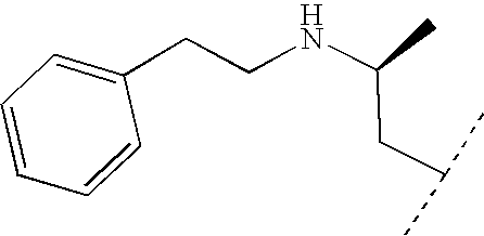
N(C(CC(C)C)C)CCC1=CC=CC=C1
